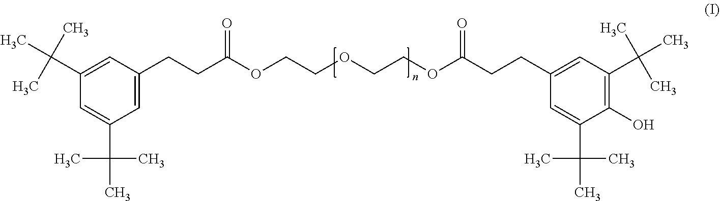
C1(CCC(OCCOCCOC(CCC2=CC(C(C)(C)C)=C(O)C(C(C)(C)C)=C2)=O)=O)=CC(C(C)(C)C)=CC(C(C)(C)C)=C1
